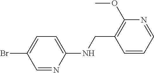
BrC1=CC=C(NCC2=C(OC)N=CC=C2)N=C1
